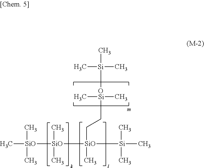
C[SiO]([SiO]([SiO]([Si](C)(C)C)(CC[OSi](C)(C)[Si](C)(C)C)C)(C)C)(C)C
